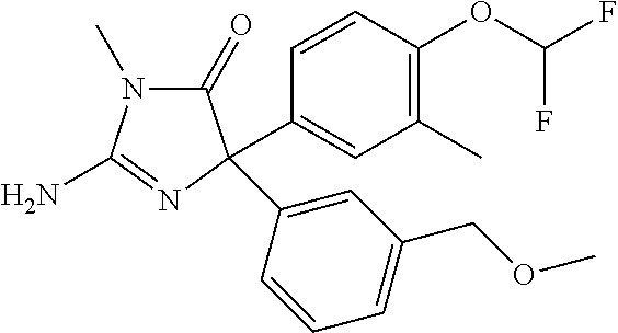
N1(C)C(=O)C(C2=CC(C)=C(OC(F)F)C=C2)(C2=CC(COC)=CC=C2)N=C1N
